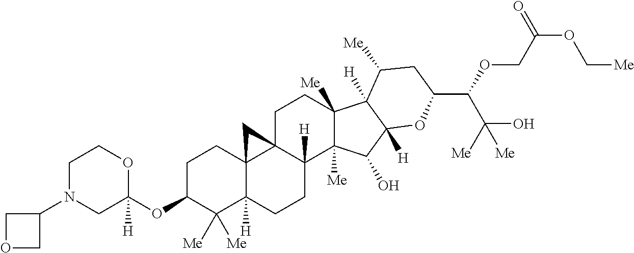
C1C(OC2([H])OCCN(C3COC3)C2)C([Me])([Me])C2([H])C3(C1)C1(C([H])(CC2)C2([Me])C([Me])(CC1)C1([H])C([H])(C2O)OC(C(OCC(OC[Me])=O)C([Me])(O)[Me])CC1[Me])C3
